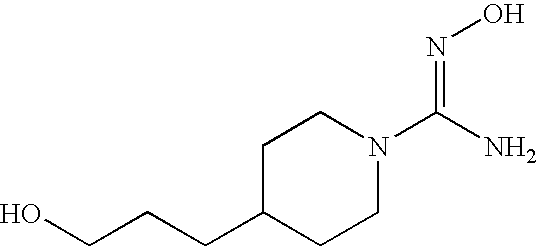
OCCCC1CCN(C(N)=NO)CC1
